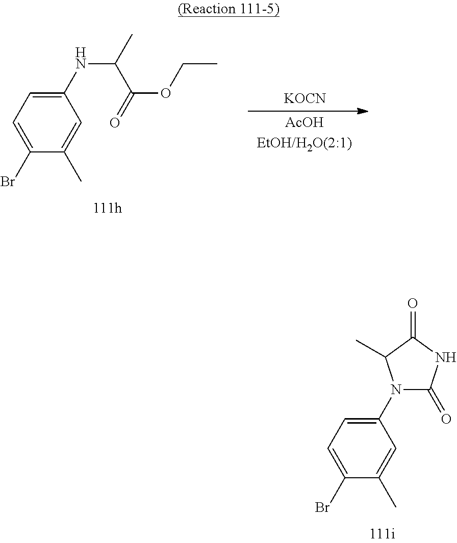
C1(N2C(=O)NC(=O)C2C)=CC=C(Br)C(C)=C1.[AcOHEtOH/H2O(2:1)].C1(NC(C)C(=O)OCC)=CC=C(Br)C(C)=C1.[KOCN]
